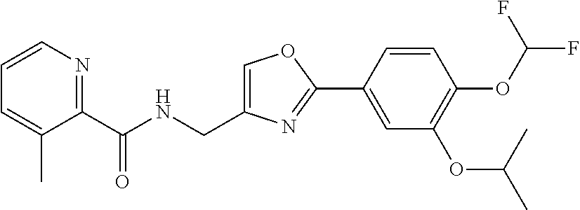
C1=C(CNC(C2=NC=CC=C2C)=O)N=C(C2=CC(OC(C)C)=C(OC(F)F)C=C2)O1
